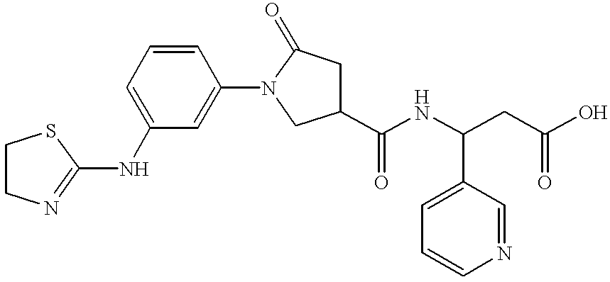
C1(NC2=CC=CC(N3CC(C(NC(CC(O)=O)C4=CC=CN=C4)=O)CC3=O)=C2)=NCCS1
